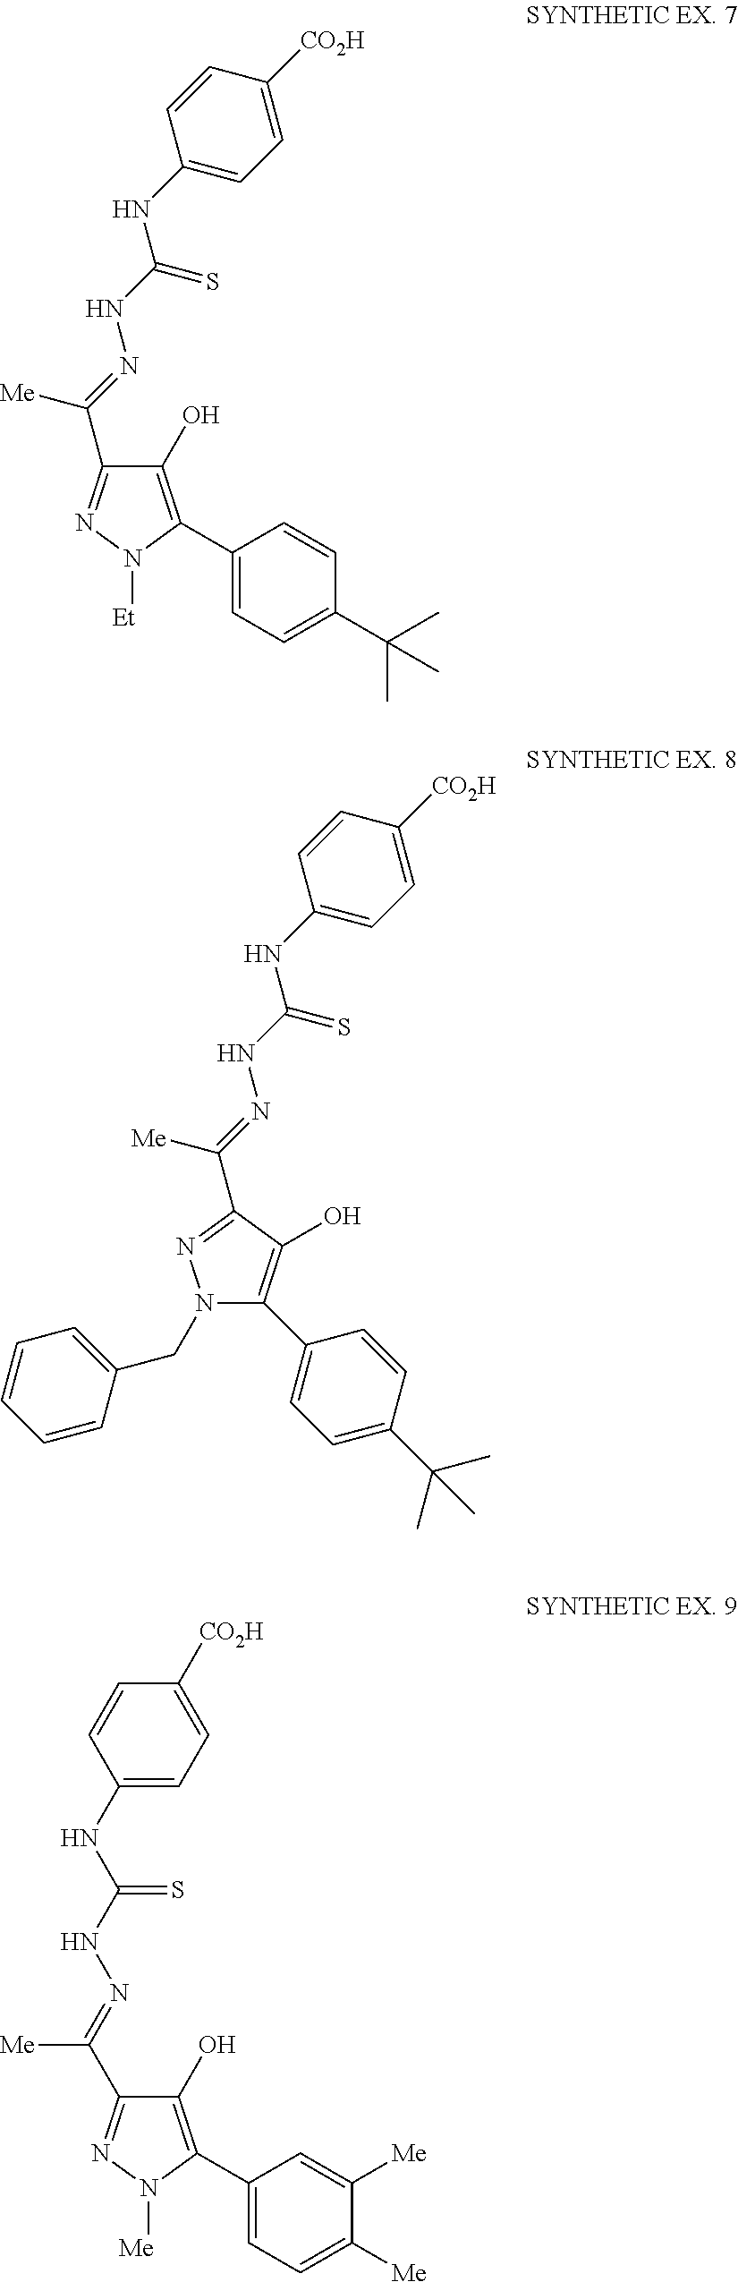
C1(NC(=S)NN=C([Me])C2=NN([Et])C(C3=CC=C(C(C)(C)C)C=C3)=C2O)=CC=C([CO2H])C=C1.C1(NC(=S)NN=C([Me])C2=NN(CC3=CC=CC=C3)C(C3=CC=C(C(C)(C)C)C=C3)=C2O)=CC=C([CO2H])C=C1.C1(O)=C(C2=CC=C([Me])C([Me])=C2)N([Me])N=C1C(=NNC(NC1=CC=C([CO2H])C=C1)=S)[Me]
